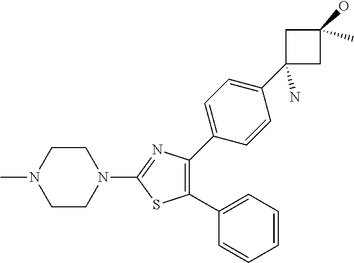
C1CN(C)CCN1C1=NC(C2=CC=C(C3(N)CC(O)(C)C3)C=C2)=C(C2=CC=CC=C2)S1
